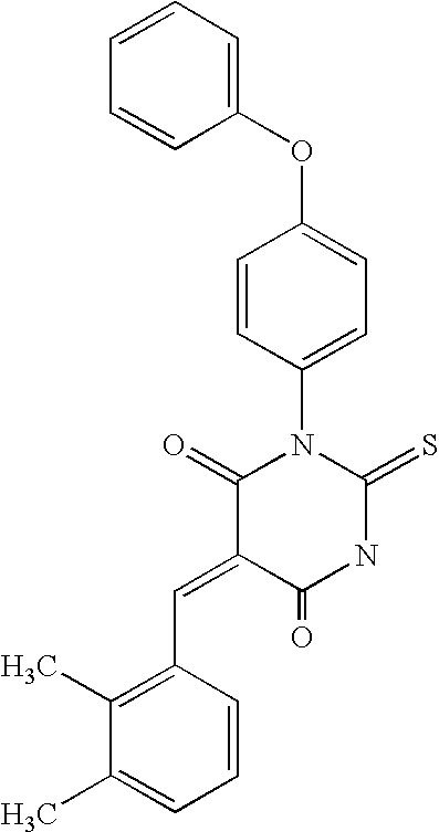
C1(OC2=CC=C(N3C(=O)C(=CC4=C(C)C(C)=CC=C4)C(=O)NC3=S)C=C2)=CC=CC=C1
